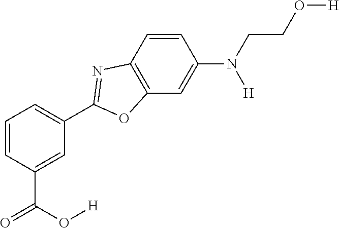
C1=C(C(O[H])=O)C=CC=C1C1=NC2=C(C=C(N(CCO[H])[H])C=C2)O1
